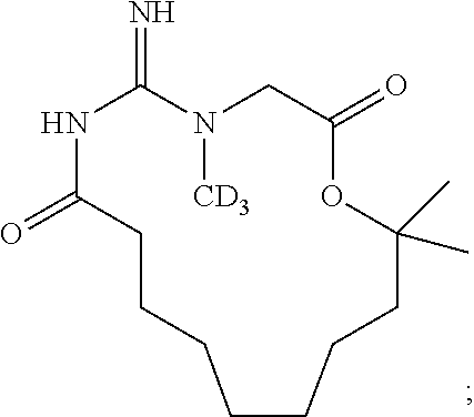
N1C(=O)CCCCCCCC(C)(C)OC(=O)CN([CD3])C1=N
